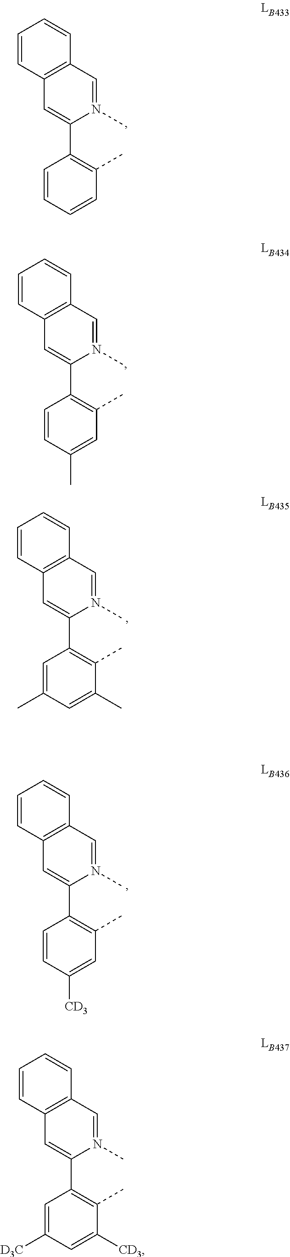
C12=C(C=N(C)C(C3=C(C)C=CC=C3)=C1)C=CC=C2.C12=C(C=N(C)C(C3=C(C)C=C(C)C=C3)=C1)C=CC=C2.C12=C(C=N(C)C(C3=C(C)C(C)=CC(C)=C3)=C1)C=CC=C2.C12=C(C=N(C)C(C3=C(C)C=C([CD3])C=C3)=C1)C=CC=C2.C12=C(C=N(C)C(C3=C(C)C([CD3])=CC([D3C])=C3)=C1)C=CC=C2
